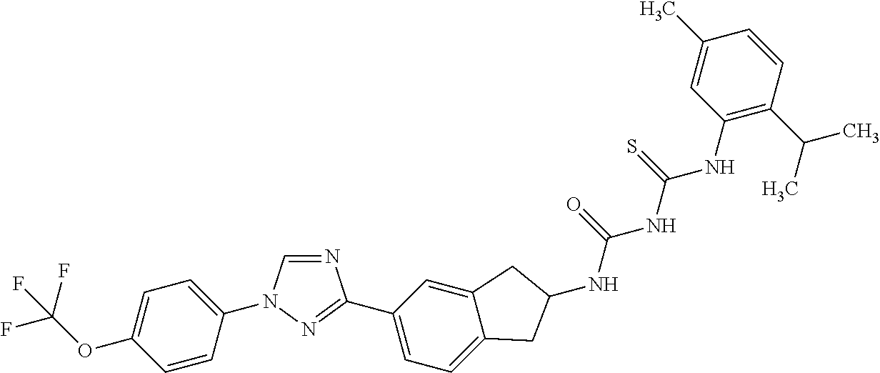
C1=CC(N2C=NC(C3=CC=C4C(=C3)CC(NC(=O)NC(NC3=C(C(C)C)C=CC(C)=C3)=S)C4)=N2)=CC=C1OC(F)(F)F
